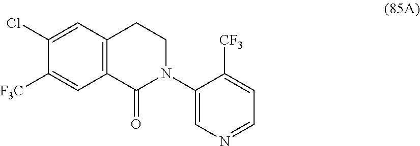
C12=C(C(=O)N(C3=CN=CC=C3[CF3])CC1)C=C([F3C])C(Cl)=C2
